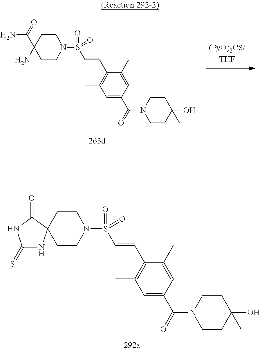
C1CC(N)(C(N)=O)CCN1S(C=CC1=C(C)C=C(C(=O)N2CCC(O)(C)CC2)C=C1C)(=O)=O.C1CC2(CCN1S(C=CC1=C(C)C=C(C(=O)N3CCC(O)(C)CC3)C=C1C)(=O)=O)NC(=S)NC2=O
